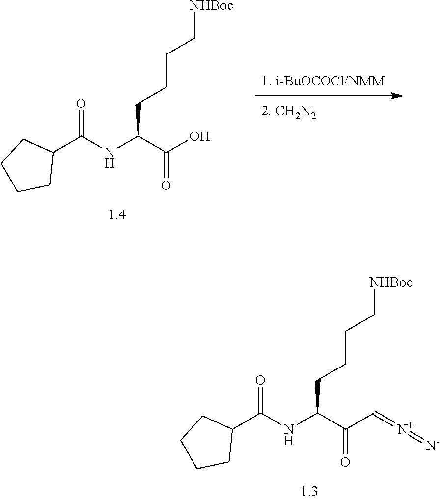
C(C(C(O)=O)NC(C1CCCC1)=O)CCC[NHBoc].C(C(C(C=[N+]=[N-])=O)NC(C1CCCC1)=O)CCC[NHBoc]
